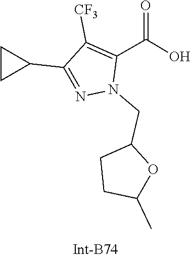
N1=C(C2CC2)C([CF3])=C(C(=O)O)N1CC1CCC(C)O1
